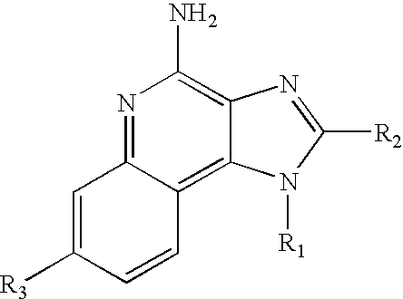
N1=C2C(=C3C(=C1N)N=C([R2])N3[R1])C=CC([R3])=C2
